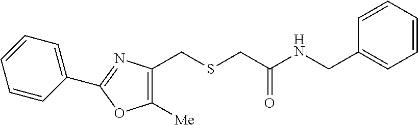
C1([Me])=C(CSCC(NCC2=CC=CC=C2)=O)N=C(C2=CC=CC=C2)O1
